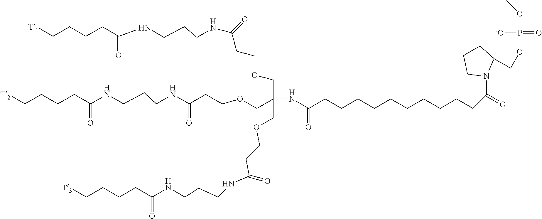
C1CCN(C(CCCCCCCCCCC(=O)NC(COCCC(=O)NCCCNC(CCCC[T1])=O)(COCCC(=O)NCCCNC(=O)CCCC[T3])COCCC(=O)NCCCNC(CCCC[T2])=O)=O)C1COP(=O)([-O])OC
